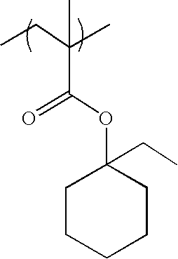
CCC(C)(C(OC1(CC)CCCCC1)=O)C
